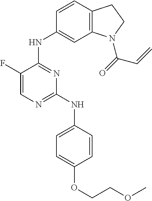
C1=CC(NC2=NC=C(F)C(NC3=CC4=C(C=C3)CCN4C(=O)C=C)=N2)=CC=C1OCCOC
